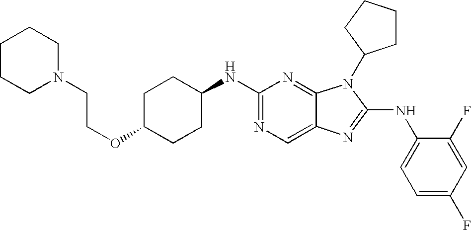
C1(NC2CCC(OCCN3CCCCC3)CC2)=NC=C2C(=N1)N(C1CCCC1)C(NC1=CC=C(F)C=C1F)=N2
